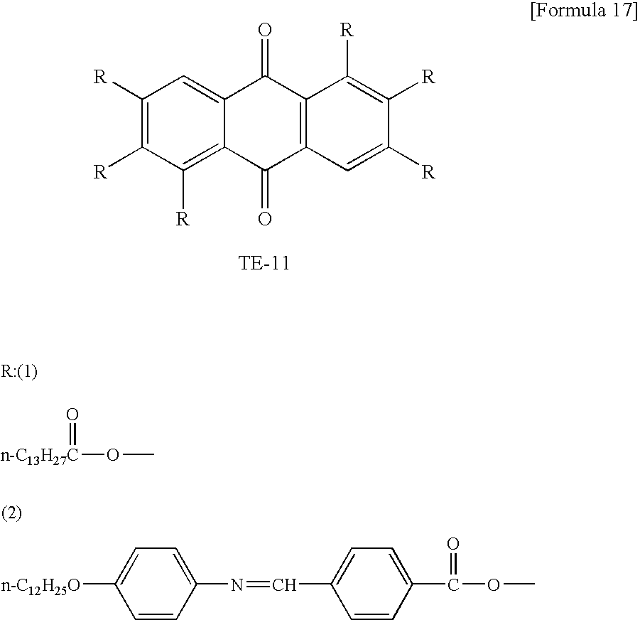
C1([R])=C([R])C([R])=C2C(=C1)C(=O)C1=C(C2=O)C=C([R])C([R])=C1[R].C1=C([n-C12H25O])C=CC(N=CC2=CC=C(C(OC)=O)C=C2)=C1.[n-C13H27C](OC)=O
